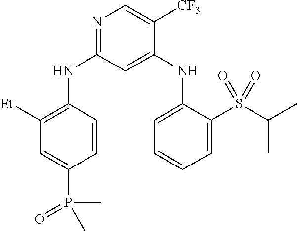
C1=CC(NC2=NC=C([CF3])C(NC3=CC=CC=C3S(C(C)C)(=O)=O)=C2)=C([Et])C=C1P(C)(=O)C
